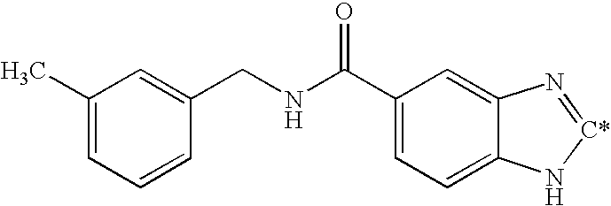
C1(C(NCC2=CC(C)=CC=C2)=O)=CC=C2C(=C1)N=[C*]N2
